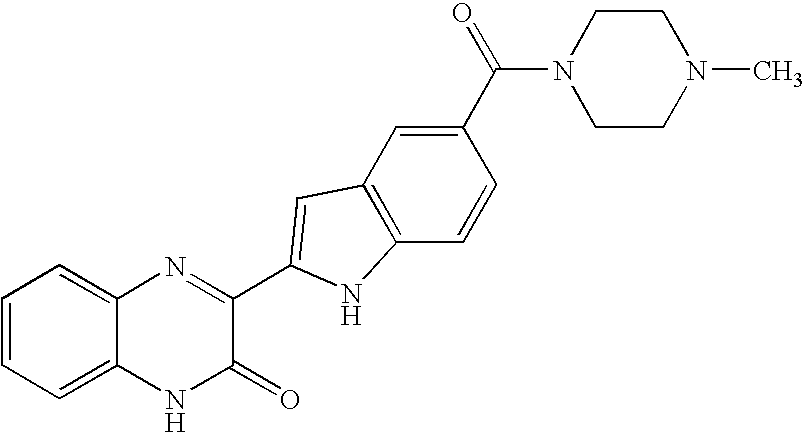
C1=C2C(=CC=C1)N=C(C1=CC3=C(C=CC(C(=O)N4CCN(C)CC4)=C3)N1)C(=O)N2
